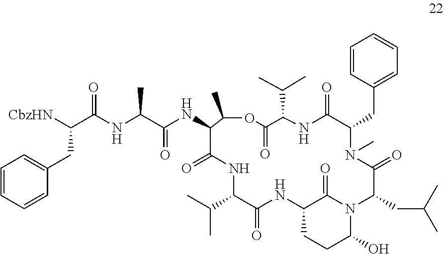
C1=CC(CC2N(C)C(=O)C(CC(C)C)N3C(O)CCC(C3=O)NC(=O)C(C(C)C)NC(=O)C(NC(=O)C(NC(C([CbzHN])CC3=CC=CC=C3)=O)C)C(C)OC(=O)C(C(C)C)NC2=O)=CC=C1
